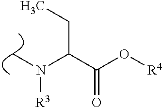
C(C(O[R4])=O)(N(C)[R3])CC
